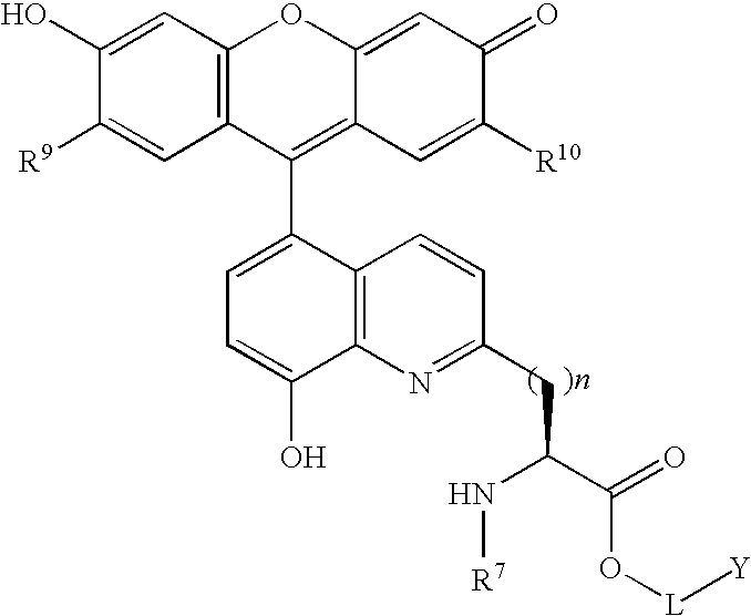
C12=C(C=C(O)C([R9])=C1)OC1=CC(=O)C([R10])=CC1=C2C1=CC=C(O)C2=C1C=CC(CC(N[R7])C(O[L][Y])=O)=N2
